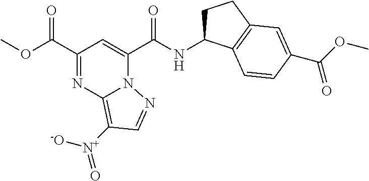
N(C(C1=CC(C(OC)=O)=NC2=C([N+]([-O])=O)C=NN12)=O)C1CCC2=C1C=CC(C(OC)=O)=C2
